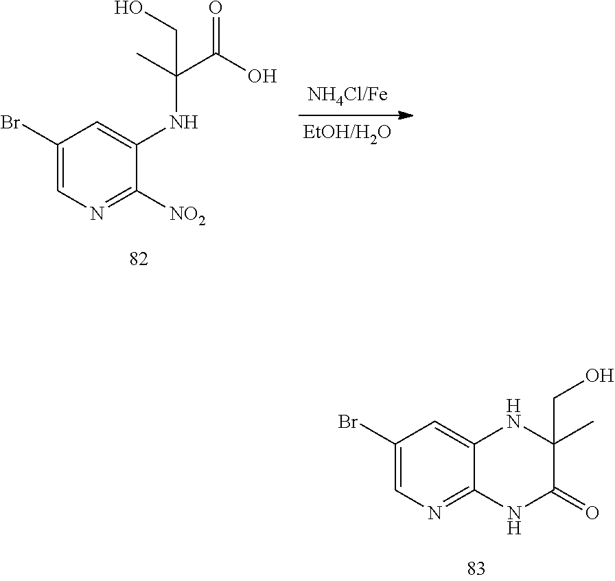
C1(Br)=CN=C([NO2])C(NC(C(O)=O)(C)CO)=C1.C1(Br)=CN=C2C(=C1)NC(C)(CO)C(=O)N2
